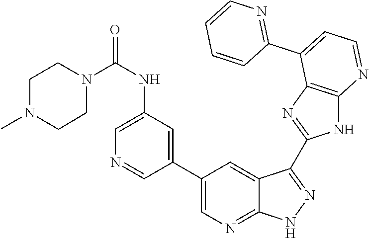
C1(NC(N2CCN(C)CC2)=O)=CN=CC(C2=CN=C3C(=C2)C(C2=NC4=C(N2)N=CC=C4C2=NC=CC=C2)=NN3)=C1
